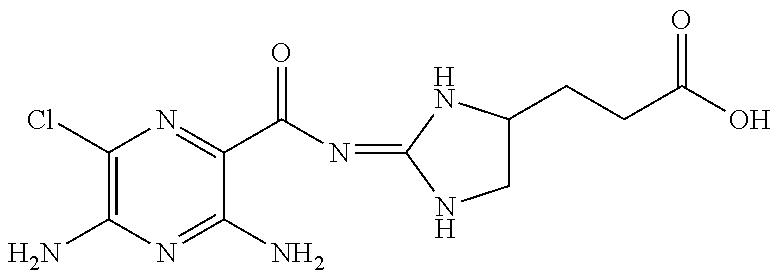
C1(Cl)=C(N)N=C(N)C(C(N=C2NC(CCC(O)=O)CN2)=O)=N1
